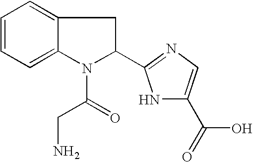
C1=CC=C2C(=C1)CC(C1=NC=C(C(O)=O)N1)N2C(=O)CN
